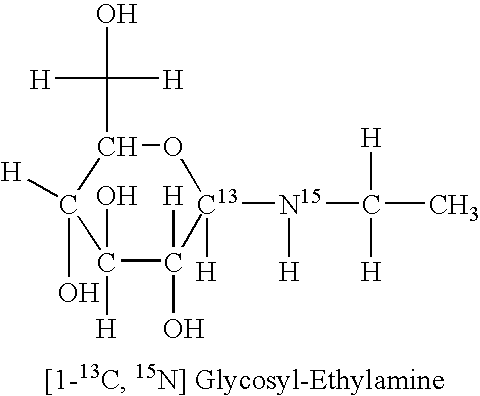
[N15](C(C)([H])[H])([H])[C13]1([H])C([H])(O)C(O)([H])C(O)([H])C(C(O)([H])[H])O1
